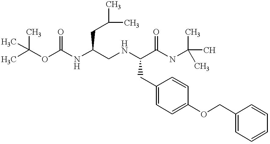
CC(OC(NC(CNC(C(NC(C)(C)C)=O)CC1=CC=C(OCC2=CC=CC=C2)C=C1)CC(C)C)=O)(C)C
